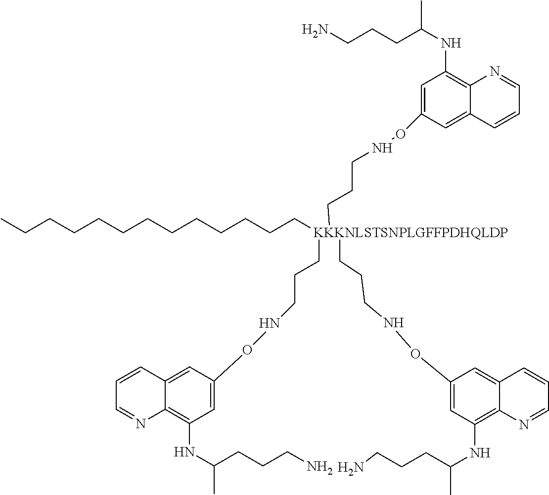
C1=C(ONCCC[KKKNLSTSNPLGFFPDHQLDP](CCCNOC2=CC(NC(CCCN)C)=C3C(=C2)C=CC=N3)(CCCNOC2=CC(NC(C)CCCN)=C3C(=C2)C=CC=N3)CCCCCCCCCCCCC)C=C2C(=C1NC(C)CCCN)N=CC=C2
